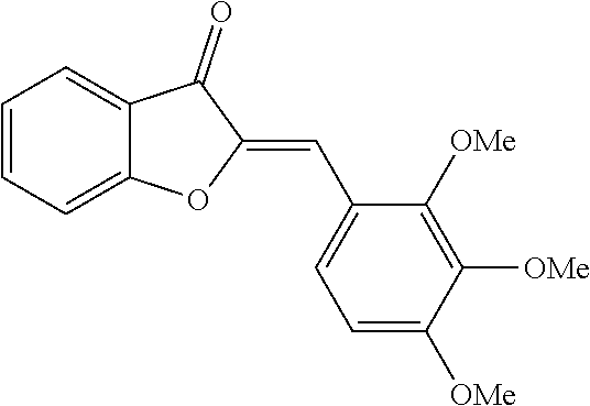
C1=CC=C2C(=C1)C(=O)C(=CC1=CC=C([OMe])C([OMe])=C1[OMe])O2
